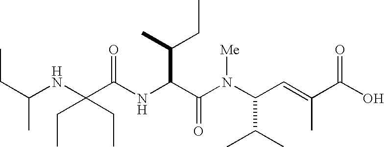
N(C(C(N(C(C(C)C)C=C(C)C(O)=O)[Me])=O)C(CC)C)C(C(NC(CC)C)(CC)CC)=O
